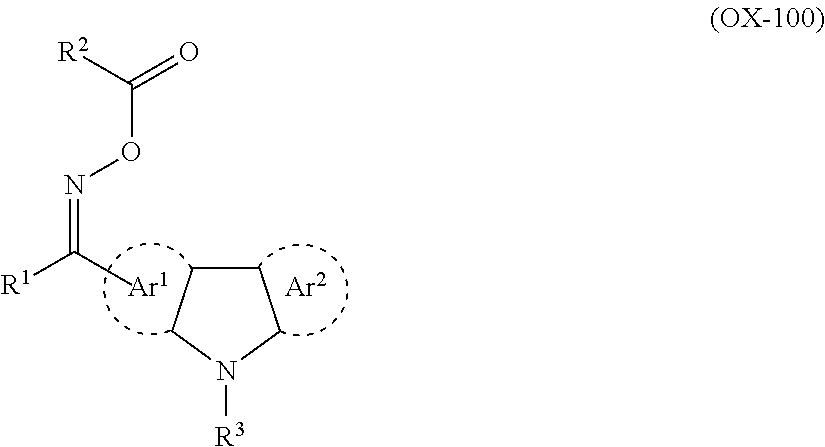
C1CCN([R3])C1.CC([R1])=NOC([R2])=O
